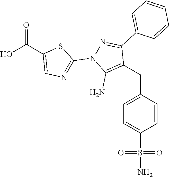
C(C1=CC=C(S(N)(=O)=O)C=C1)C1=C(N)N(C2=NC=C(C(O)=O)S2)N=C1C1=CC=CC=C1
